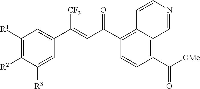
C1(C([OMe])=O)=C2C(=C(C(C=C(C3=CC([R1])=C([R2])C([R3])=C3)[CF3])=O)C=C1)C=CN=C2
